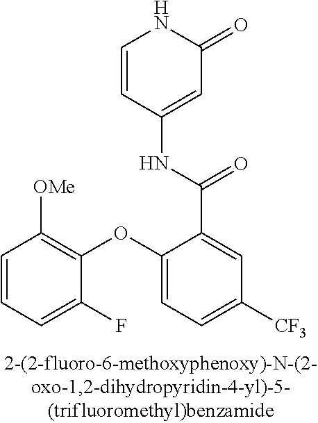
C1=CC(NC(C2=CC([CF3])=CC=C2OC2=C([OMe])C=CC=C2F)=O)=CC(=O)N1
